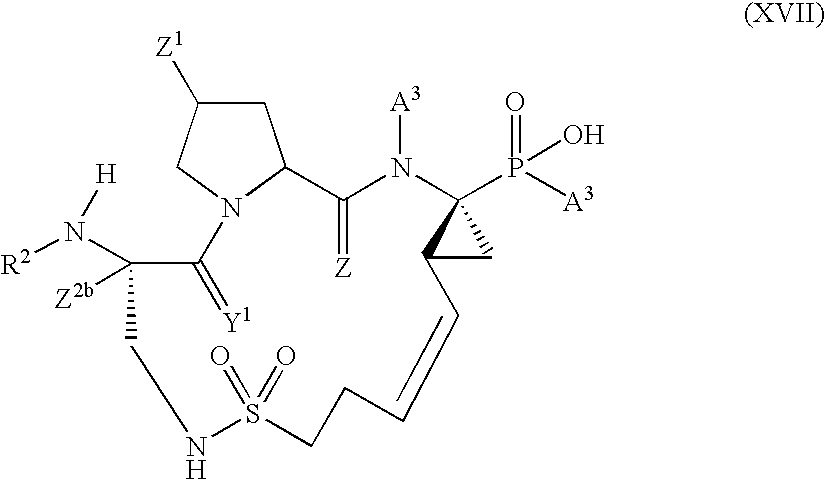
C1C([Z1])CN2C1C(=[Z])N([A3])C1(P(=O)([A3])O)C(C1)C=CCCS(=O)(=O)NCC([Z2b])(N([R2])[H])C2=[Y1]
